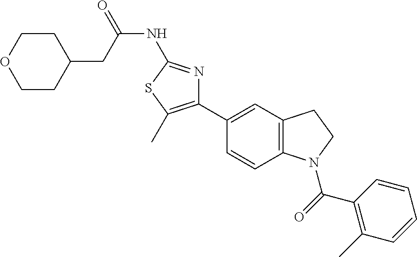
C1(C2=CC3=C(C=C2)N(C(=O)C2=C(C)C=CC=C2)CC3)=C(C)SC(NC(=O)CC2CCOCC2)=N1
